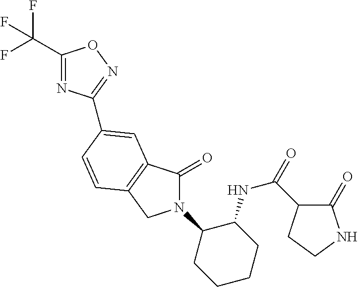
C1(C(F)(F)F)=NC(C2=CC3=C(CN(C4CCCCC4NC(=O)C4C(=O)NCC4)C3=O)C=C2)=NO1
